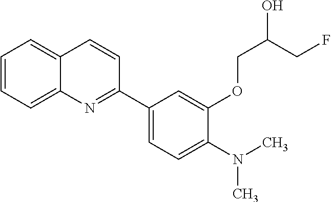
C1=CC=C2C(=C1)C=CC(C1=CC=C(N(C)C)C(OCC(CF)O)=C1)=N2
